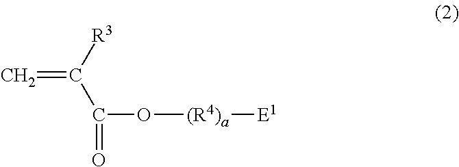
[R3]C(C(=O)O[(R4)a][E1])=C
